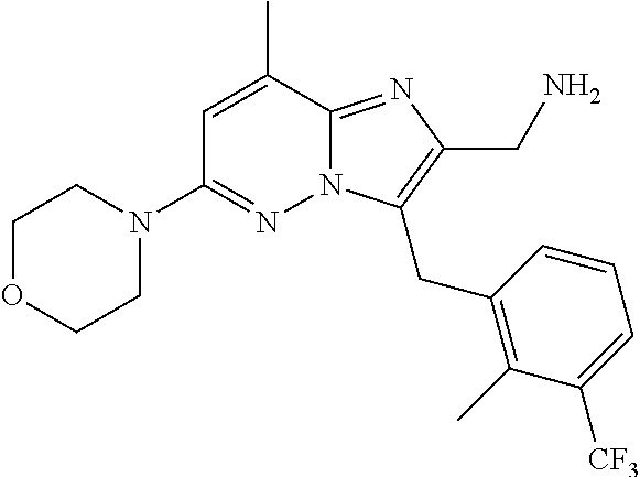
C1OCCN(C2=NN3C(=NC(CN)=C3CC3=C(C)C([CF3])=CC=C3)C(C)=C2)C1
